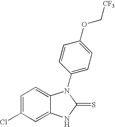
C1=C(Cl)C=C2C(=C1)N(C1=CC=C(OC[CF3])C=C1)C(=S)N2
